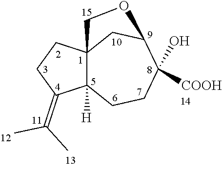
C123C([H])(CCC(O)([COOH])C(C1)OC2)C(=C(C)C)CC3
